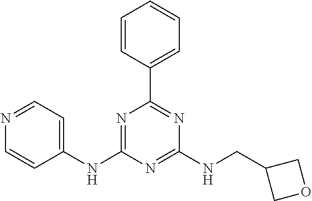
C1(NC2=NC(C3=CC=CC=C3)=NC(NCC3COC3)=N2)=CC=NC=C1
